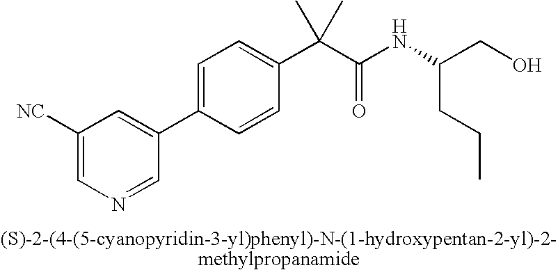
C1([NC])=CN=CC(C2=CC=C(C(C(NC(CO)CCC)=O)(C)C)C=C2)=C1
